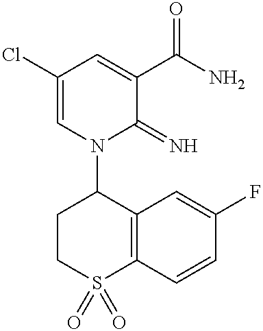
C1(Cl)=CN(C2CCS(=O)(=O)C3=C2C=C(F)C=C3)C(=N)C(C(N)=O)=C1
